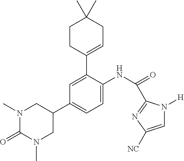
N1(C)C(=O)N(C)CC(C2=CC=C(NC(=O)C3=NC([NC])=CN3[H])C(C3=CCC(C)(C)CC3)=C2)C1
